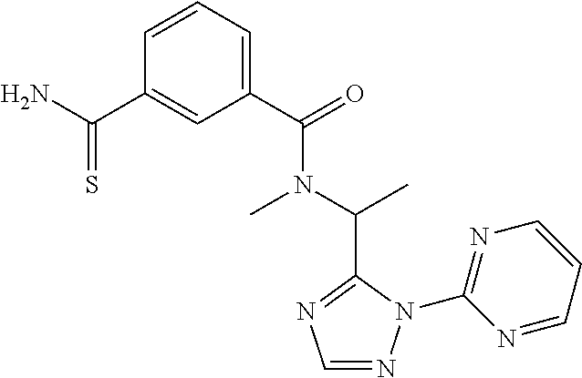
C1(C(=O)N(C(C)C2=NC=NN2C2=NC=CC=N2)C)=CC=CC(C(N)=S)=C1
